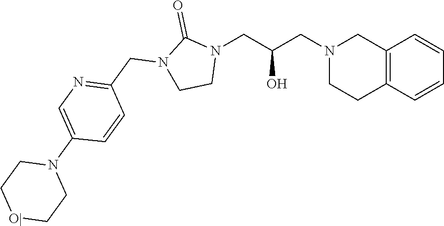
C12=C(C=CC=C1)CCN(CC(CN1C(=O)N(CC3=NC=C(N4CC[O|]CC4)C=C3)CC1)O)C2
